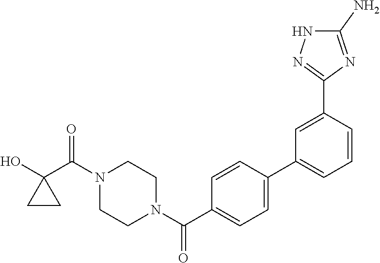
OC1(C(N2CCN(C(=O)C3=CC=C(C4=CC=CC(C5=NNC(N)=N5)=C4)C=C3)CC2)=O)CC1
